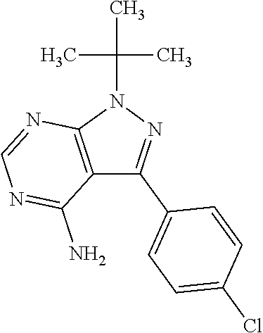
CC(C)(C)N1C2=C(C(C3=CC=C(Cl)C=C3)=N1)C(N)=NC=N2
